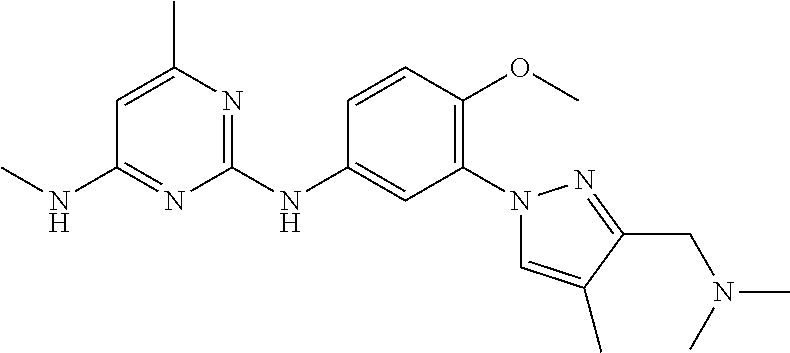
C1(N2C=C(C)C(CN(C)C)=N2)=C(OC)C=CC(NC2=NC(C)=CC(NC)=N2)=C1
